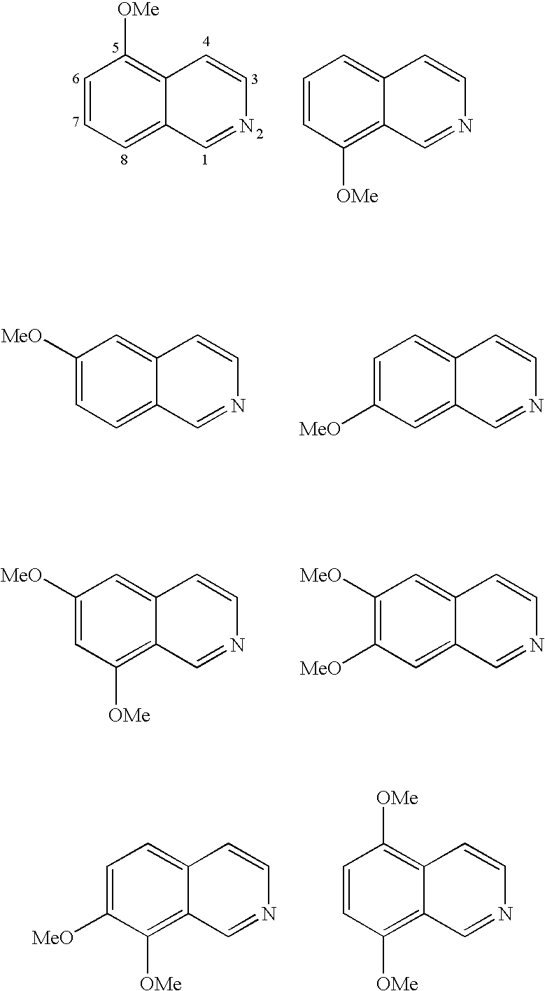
C1=CC=C2C(=C1[OMe])C=CN=C2.C1=CC([OMe])=C2C(=C1)C=CN=C2.C1([MeO])=CC=C2C(=C1)C=CN=C2.C1=C([MeO])C=C2C(=C1)C=CN=C2.C1([MeO])=CC([OMe])=C2C(=C1)C=CN=C2.C1([MeO])=C([MeO])C=C2C(=C1)C=CN=C2.C1=C([MeO])C([OMe])=C2C(=C1)C=CN=C2.C1=CC([OMe])=C2C(=C1[OMe])C=CN=C2
